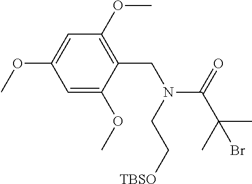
C1=C(OC)C(CN(C(C(C)(Br)C)=O)CC[TBSO])=C(OC)C=C1OC
